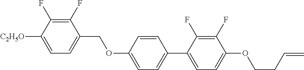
C1(F)=C(F)C([C2H5O])=CC=C1COC1=CC=C(C2=CC=C(OCCC=C)C(F)=C2F)C=C1
